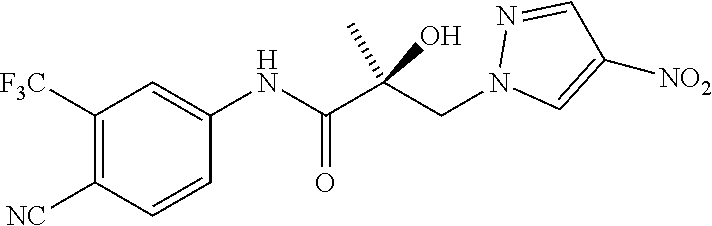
C1([F3C])=C([NC])C=CC(NC(C(CN2C=C([NO2])C=N2)(C)O)=O)=C1
